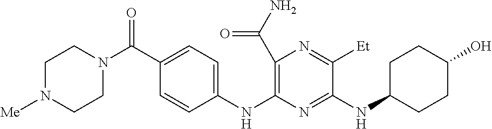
C1(C(N)=O)=C(NC2=CC=C(C(=O)N3CCN([Me])CC3)C=C2)N=C(NC2CCC(O)CC2)C([Et])=N1
